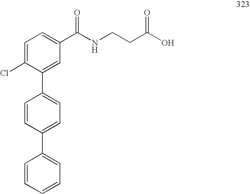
C1(C(=O)NCCC(O)=O)=CC=C(Cl)C(C2=CC=C(C3=CC=CC=C3)C=C2)=C1
